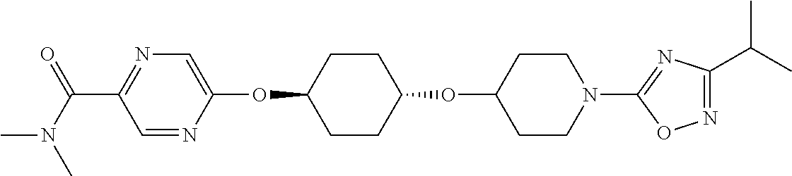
C1=NC(OC2CCC(OC3CCN(C4=NC(C(C)C)=NO4)CC3)CC2)=CN=C1C(N(C)C)=O
